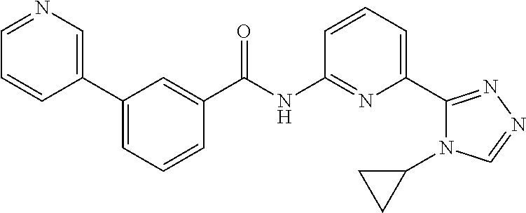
N1=CC=CC(C2=CC=CC(C(NC3=NC(C4=NN=CN4C4CC4)=CC=C3)=O)=C2)=C1
